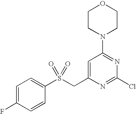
C1=C(CS(C2=CC=C(F)C=C2)(=O)=O)N=C(Cl)N=C1N1CCOCC1
